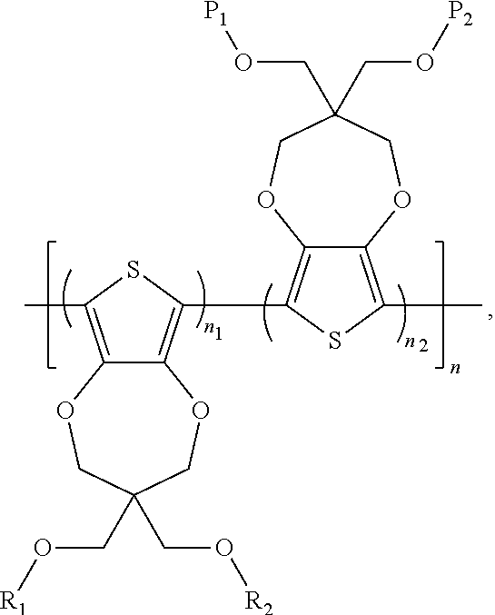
C12=C(C)SC(C3=C4C(=C(C)S3)OCC(CO[P1])(CO[P2])CO4)=C1OCC(CO[R1])(CO[R2])CO2
